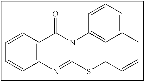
C1=CC2=C(C=C1)N=C(SCC=C)N(C1=CC(C)=CC=C1)C2=O
